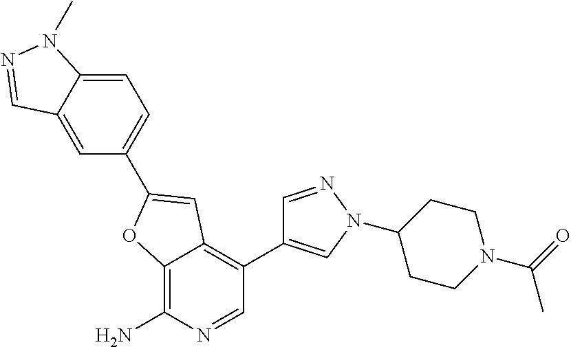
C12=C(N)N=CC(C3=CN(C4CCN(C(C)=O)CC4)N=C3)=C1C=C(C1=CC=C3C(=C1)C=NN3C)O2
